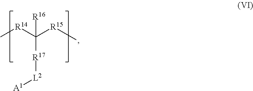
C[R14]C([R15]C)([R17][L2][A1])[R16]
